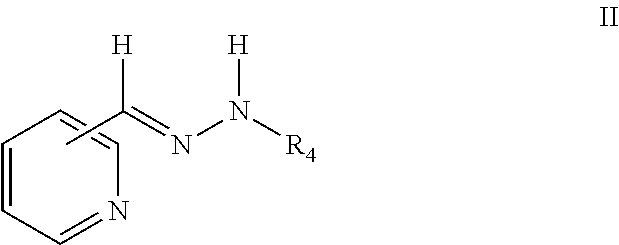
C1=CC=NC=C1.N(N([R4])[H])=C([H])C
